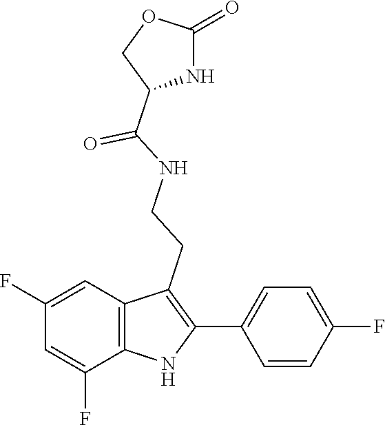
C1(=O)NC(C(NCCC2=C(C3=CC=C(F)C=C3)NC3=C2C=C(F)C=C3F)=O)CO1
